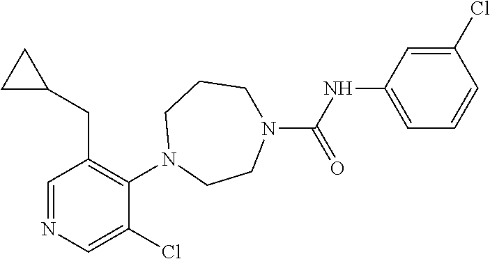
C1=NC=C(Cl)C(N2CCN(C(NC3=CC=CC(Cl)=C3)=O)CCC2)=C1CC1CC1
